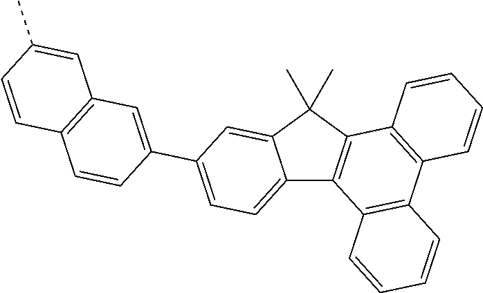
C12=CC=C(C3=CC4=C(C=C3)C=CC(C)=C4)C=C1C(C)(C)C1=C2C2=C(C3=C1C=CC=C3)C=CC=C2
